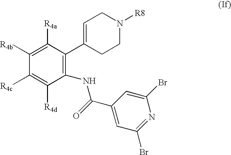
C1([R4b])=C([R4a])C(C2=CCN([R8])CC2)=C(NC(C2=CC(Br)=NC(Br)=C2)=O)C([R4d])=C1[R4c]
